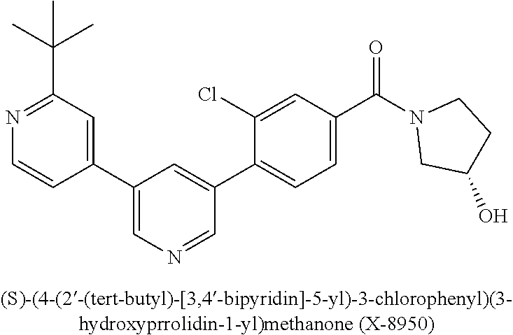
C1(C2=CN=CC(C3=CC=C(C(N4CC(O)CC4)=O)C=C3Cl)=C2)=CC(C(C)(C)C)=NC=C1
